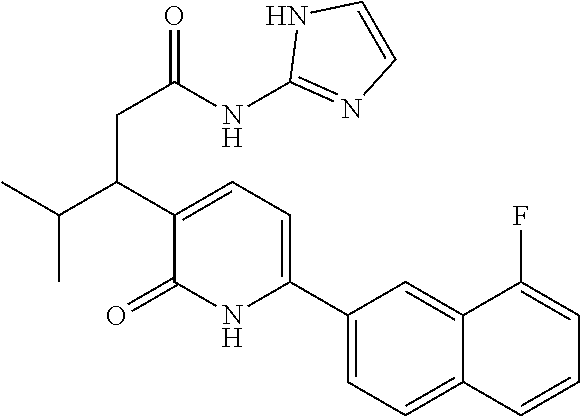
C1(C2=CC=C(C(C(C)C)CC(=O)NC3=NC=CN3)C(=O)N2)=CC=C2C(=C1)C(F)=CC=C2
